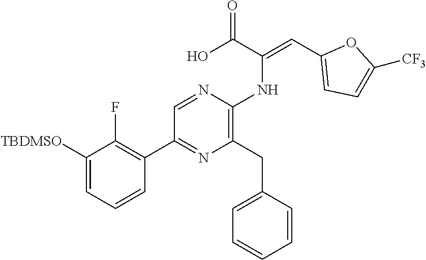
C1([TBDMSO])=CC=CC(C2=NC(CC3=CC=CC=C3)=C(NC(C(O)=O)=CC3=CC=C([CF3])O3)N=C2)=C1F
